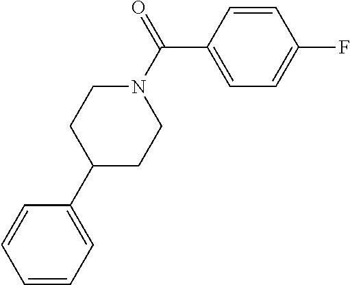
C1=C(C(N2CCC(C3=CC=CC=C3)CC2)=O)C=CC(F)=C1
